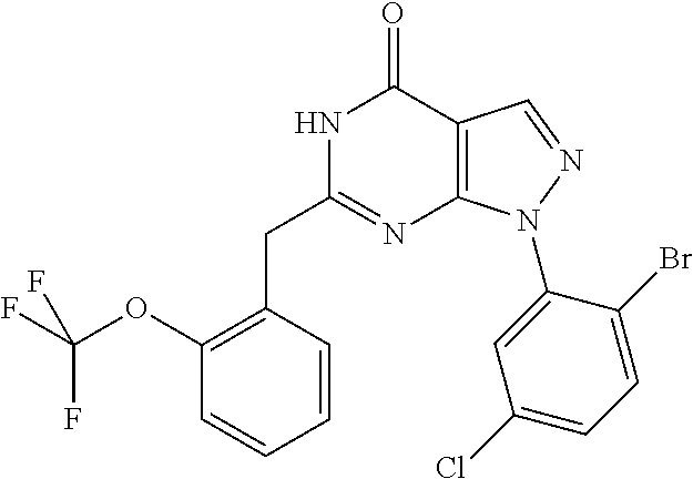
C1(OC(F)(F)F)=C(CC2=NC3=C(C(=O)N2)C=NN3C2=CC(Cl)=CC=C2Br)C=CC=C1
